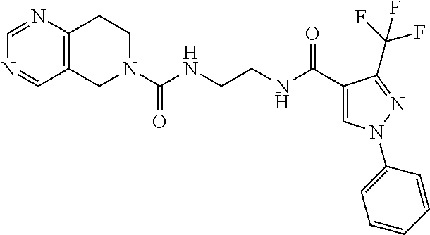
C12=C(CCN(C(NCCNC(C3=CN(C4=CC=CC=C4)N=C3C(F)(F)F)=O)=O)C1)N=CN=C2
